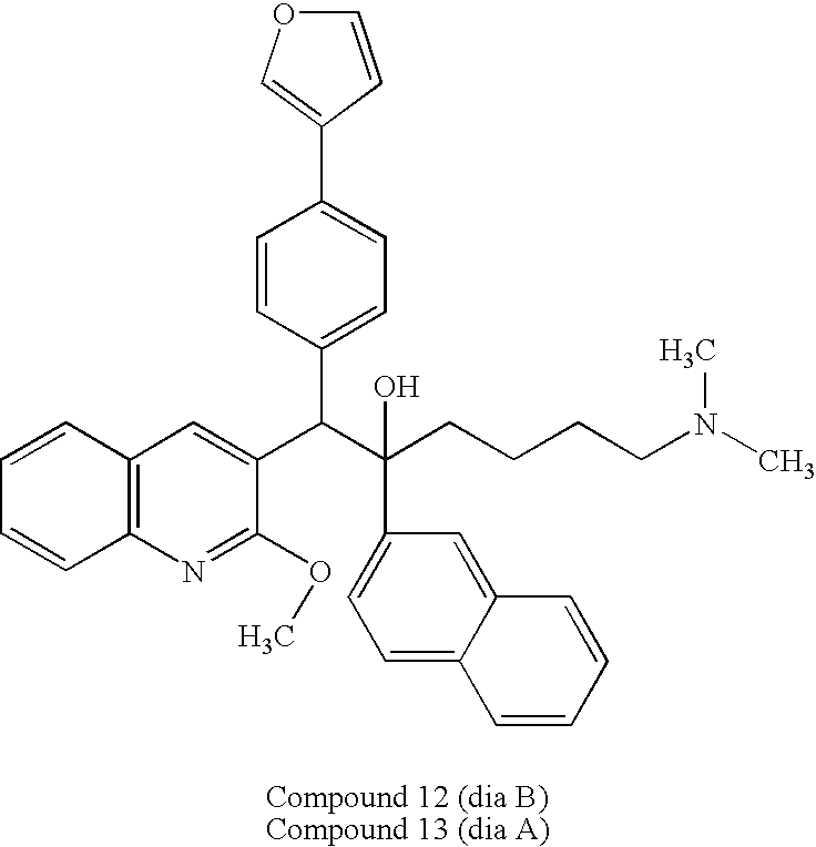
C12=C(N=C(OC)C(C(C(CCCCN(C)C)(O)C3=CC=C4C(=C3)C=CC=C4)C3=CC=C(C4=COC=C4)C=C3)=C1)C=CC=C2
